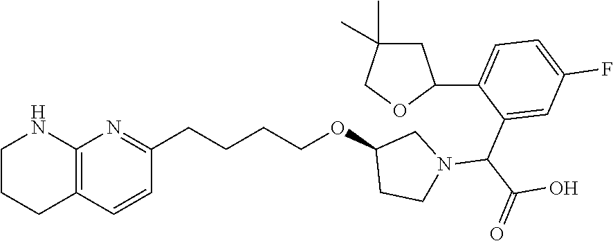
C1CCC2=C(N1)N=C(CCCCOC1CCN(C(C(=O)O)C3=CC(F)=CC=C3C3CC(C)(C)CO3)C1)C=C2
